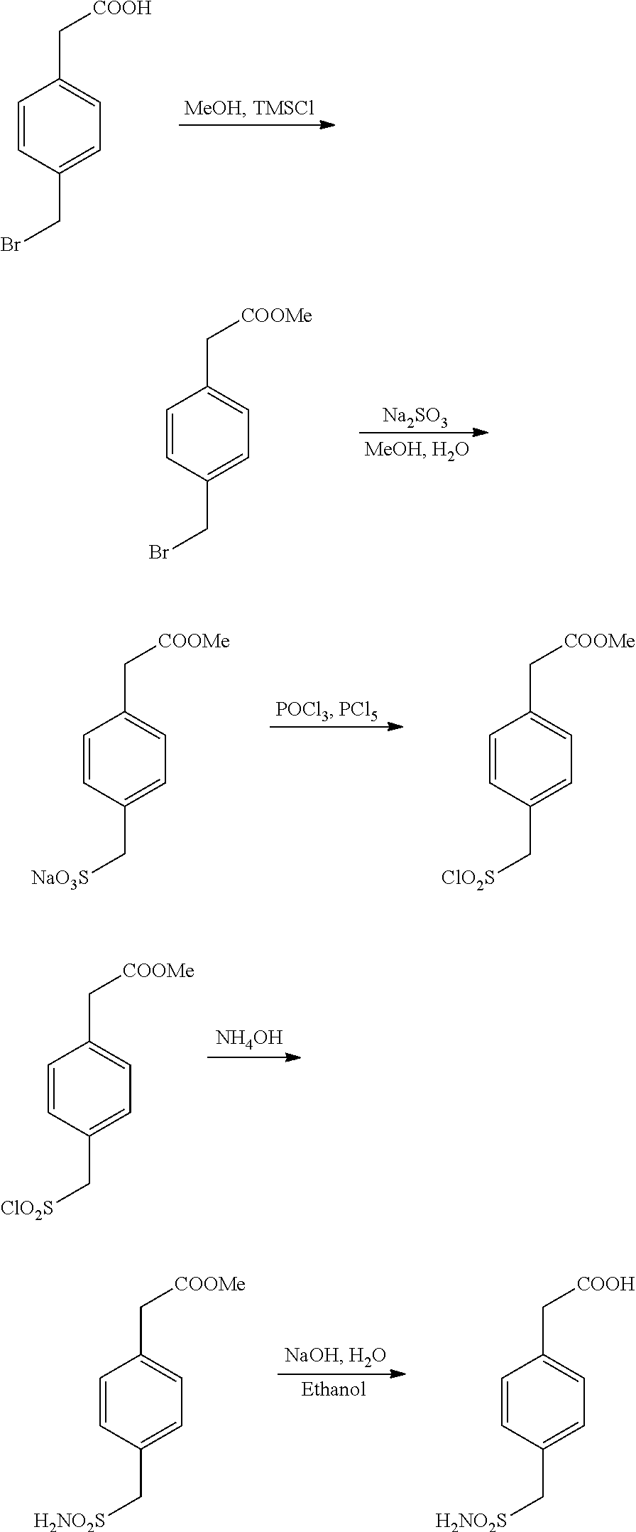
C1=CC(CBr)=CC=C1C[COOH].C1=CC(CBr)=CC=C1C[COOMe].[Na2SO3].C1=CC(C[NaO3S])=CC=C1C[COOMe].C1=CC(C[ClO2S])=CC=C1C[COOMe].C1=CC(C[ClO2S])=CC=C1C[COOMe].[NH4OH].C1=CC(C[H2NO2S])=CC=C1C[COOMe].C1=CC(C[H2NO2S])=CC=C1C[COOH]
